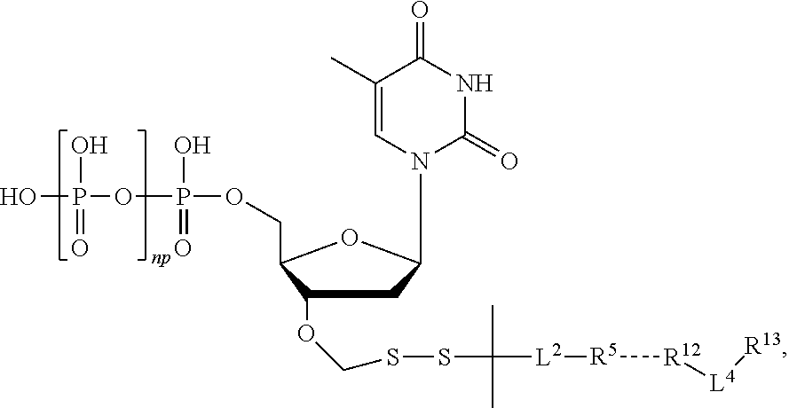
C1(C)=CN(C2CC(OCSSC(C)(C)[L2][R5][R12][L4][R13])C(COP(O)(=O)OP(O)(=O)O)O2)C(=O)NC1=O
